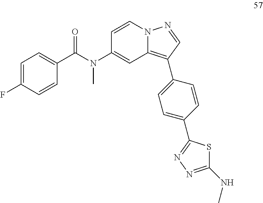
C1=CN2C(=C(C3=CC=C(C4=NN=C(NC)S4)C=C3)C=N2)C=C1N(C(C1=CC=C(F)C=C1)=O)C
